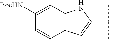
C1([BocHN])=CC2=C(C=C1)C=C(C(C)(C)C)N2
